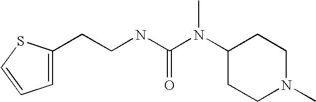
C1=C(CCNC(N(C2CCN(C)CC2)C)=O)SC=C1
